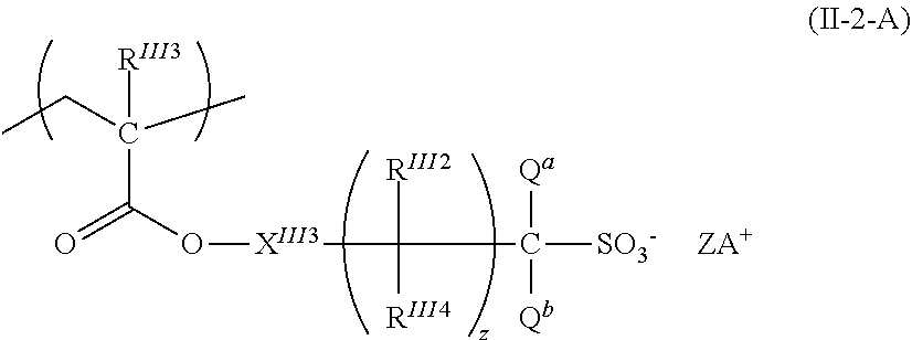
CCC(C)([RIII3])C(O[XIII3]C([RIII2])([RIII4])C([Qa])([Qb])[SO3-])=O.[ZA+]
